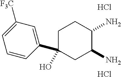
C1C(O)(C2=CC([F3C])=CC=C2)CC(N)C(N)C1.Cl.Cl
